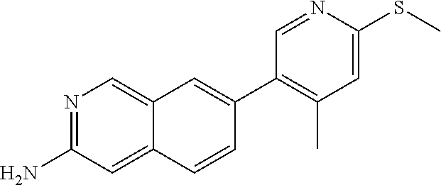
N1=C(N)C=C2C(=C1)C=C(C1=C(C)C=C(SC)N=C1)C=C2
